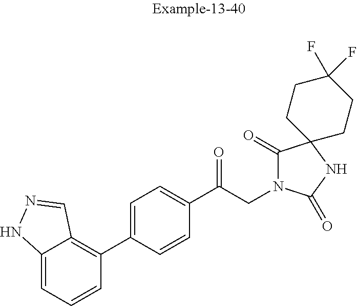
C12=CC=CC(C3=CC=C(C(CN4C(=O)C5(NC4=O)CCC(F)(F)CC5)=O)C=C3)=C1C=NN2
